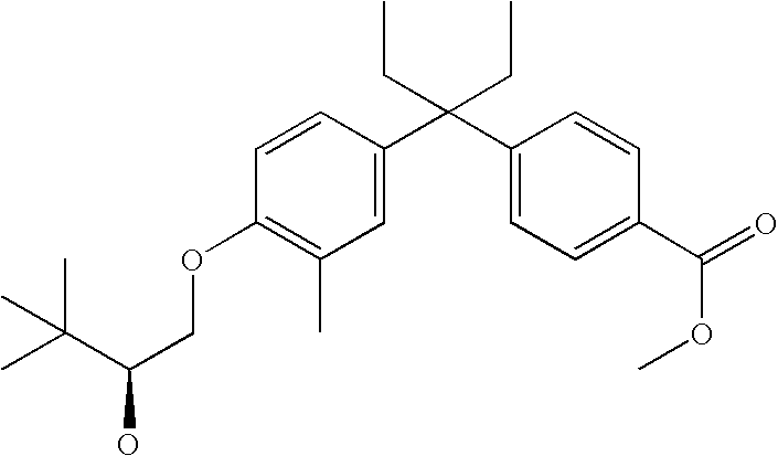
C1=C(C(C2=CC=C(C(=O)OC)C=C2)(CC)CC)C=CC(OCC(C(C)(C)C)O)=C1C
